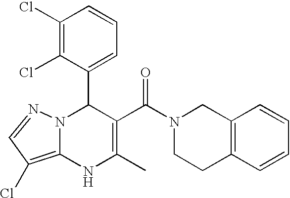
C1(Cl)=C(Cl)C(C2N3C(=C(Cl)C=N3)NC(C)=C2C(=O)N2CCC3=C(C2)C=CC=C3)=CC=C1
